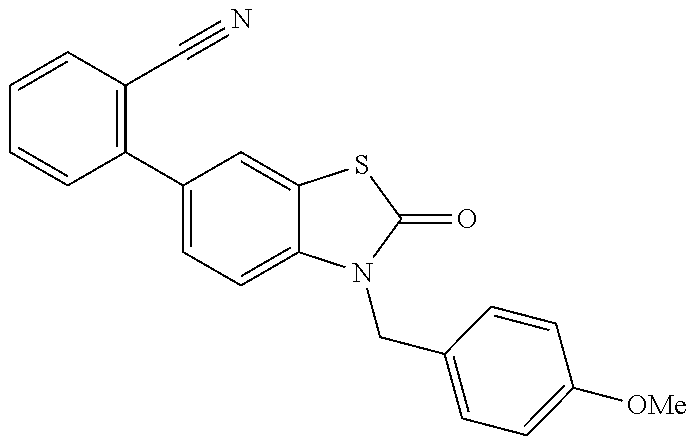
C1=CC(C2=CC=C3C(=C2)SC(=O)N3CC2=CC=C([OMe])C=C2)=C(C#N)C=C1
